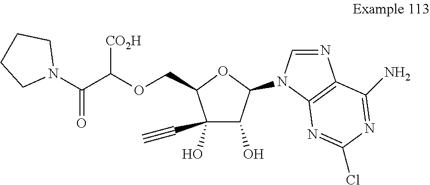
C1(C#C)(O)C(O)C(N2C=NC3=C2N=C(Cl)N=C3N)OC1COC([CO2H])C(N1CCCC1)=O
